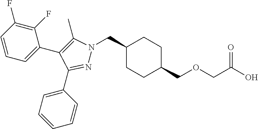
C1(CN2N=C(C3=CC=CC=C3)C(C3=CC=CC(F)=C3F)=C2C)CCC(COCC(O)=O)CC1
